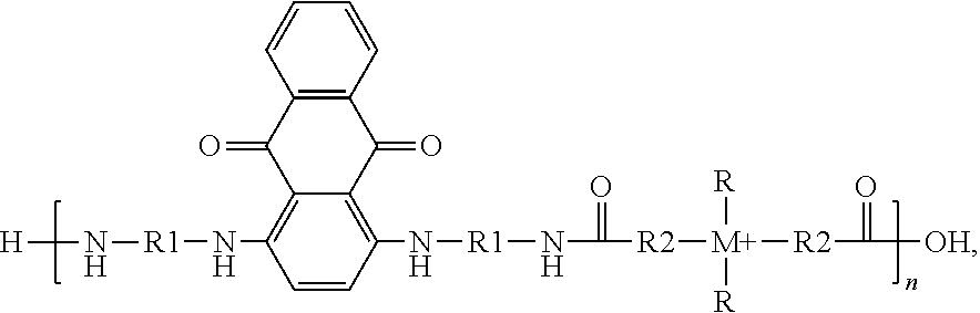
C1=CC(N[R1]NC([R2][M+]([R])([R])[R2]C([OH])=O)=O)=C2C(=C1N[R1]N[H])C(=O)C1=C(C2=O)C=CC=C1
